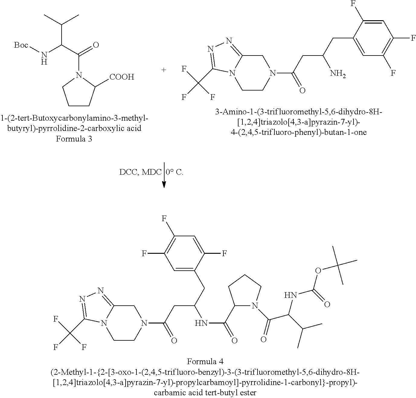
C(C(C(=O)N1CCCC1[COOH])N[Boc])(C)C.C1CN(C(CC(CC2=CC(F)=C(F)C=C2F)N)=O)CC2=NN=C(C(F)(F)F)N12.C1CN(C(CC(CC2=CC(F)=C(F)C=C2F)NC(=O)C2N(C(C(NC(OC(C)(C)C)=O)C(C)C)=O)CCC2)=O)CC2=NN=C(C(F)(F)F)N12
